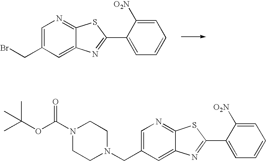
C1=C(CBr)C=C2C(=N1)SC(C1=CC=CC=C1[O2N])=N2.C1=C(CN2CCN(C(OC(C)(C)C)=O)CC2)C=C2C(=N1)SC(C1=CC=CC=C1[O2N])=N2
